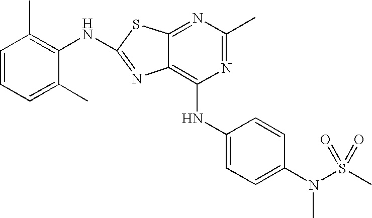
C1=CC=C(C)C(NC2=NC3=C(NC4=CC=C(N(S(C)(=O)=O)C)C=C4)N=C(C)N=C3S2)=C1C
